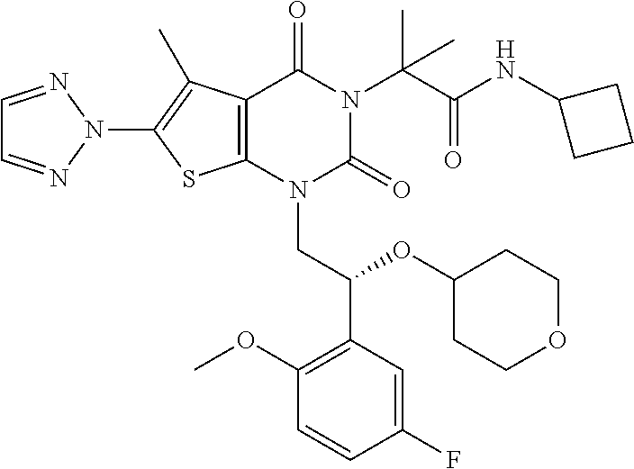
C12=C(N(CC(C3=C(OC)C=CC(F)=C3)OC3CCOCC3)C(=O)N(C(C(NC3CCC3)=O)(C)C)C1=O)SC(N1N=CC=N1)=C2C
